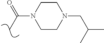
C(N1CCN(CC(C)C)CC1)(C)=O
